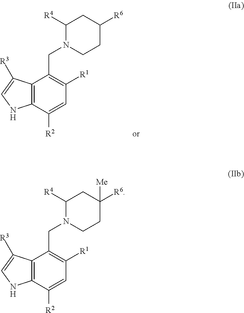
C1([R4])N(CC2=C([R1])C=C([R2])C3=C2C([R3])=CN3)CCC([R6])([Me])C1.C1([R4])N(CC2=C([R1])C=C([R2])C3=C2C([R3])=CN3)CCC([R6])C1
